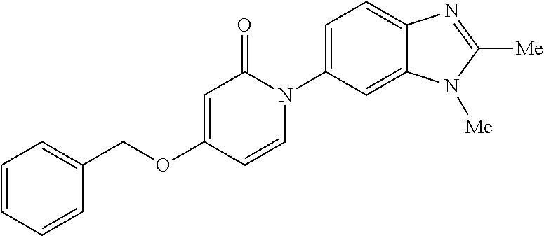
C(OC1=CC(=O)N(C2=CC=C3C(=C2)N([Me])C([Me])=N3)C=C1)C1=CC=CC=C1
